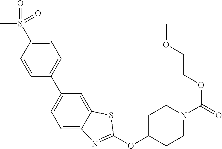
C1=C(S(C)(=O)=O)C=CC(C2=CC=C3C(=C2)SC(OC2CCN(C(OCCOC)=O)CC2)=N3)=C1
